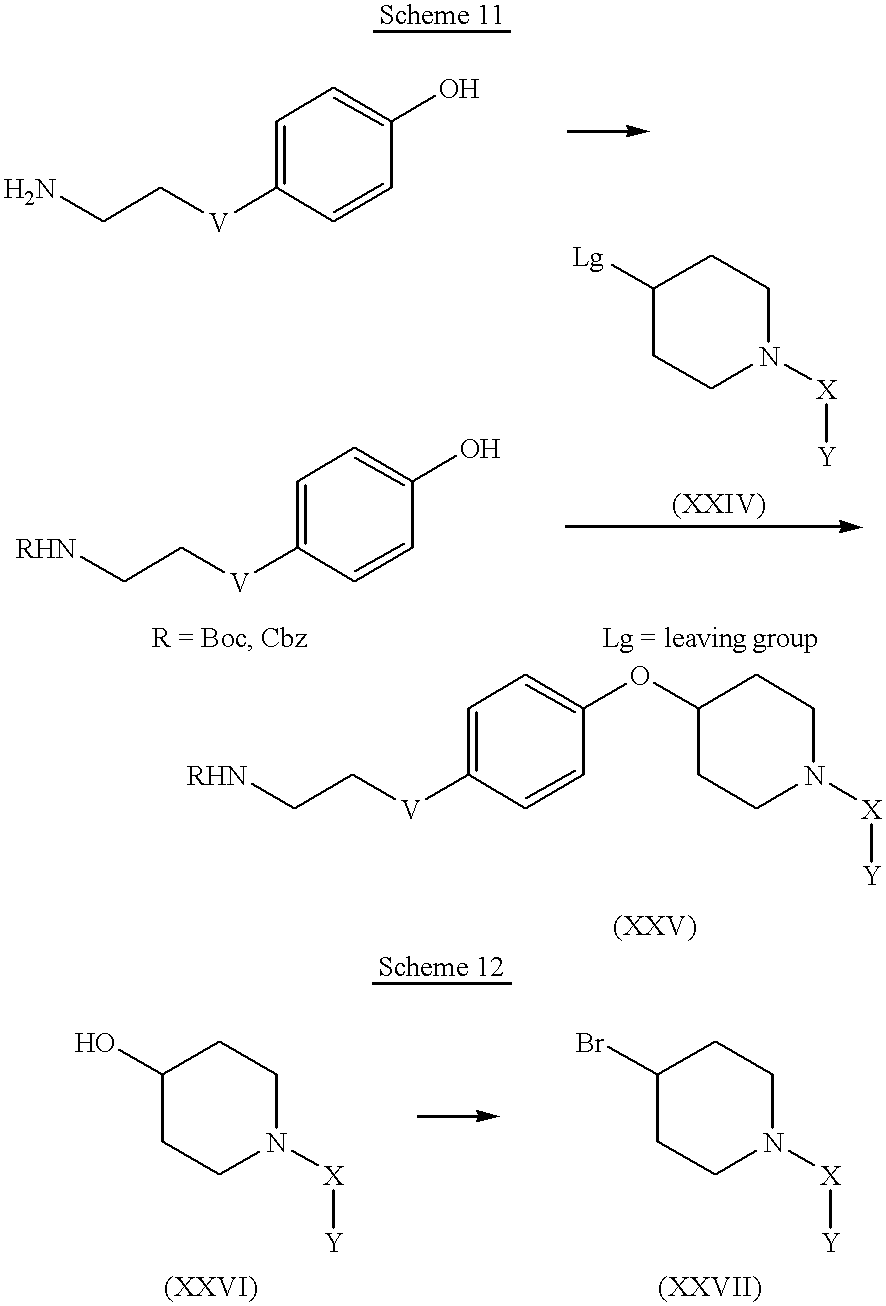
C1=C([V]CCN)C=CC(O)=C1.C1=C([V]CC[RHN])C=CC(O)=C1.C1([Lg])CCN([X][Y])CC1.C1=C([V]CC[RHN])C=CC(OC2CCN([X][Y])CC2)=C1.C1CN([X][Y])CCC1O.C1CN([X][Y])CCC1Br
